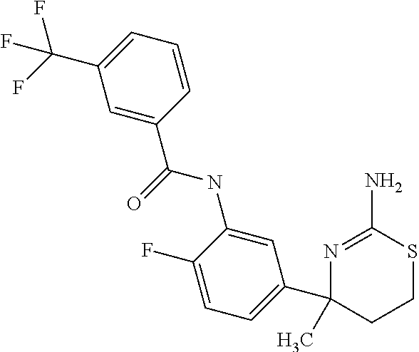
N1=C(N)SCCC1(C1=CC=C(F)C(NC(C2=CC(C(F)(F)F)=CC=C2)=O)=C1)C
